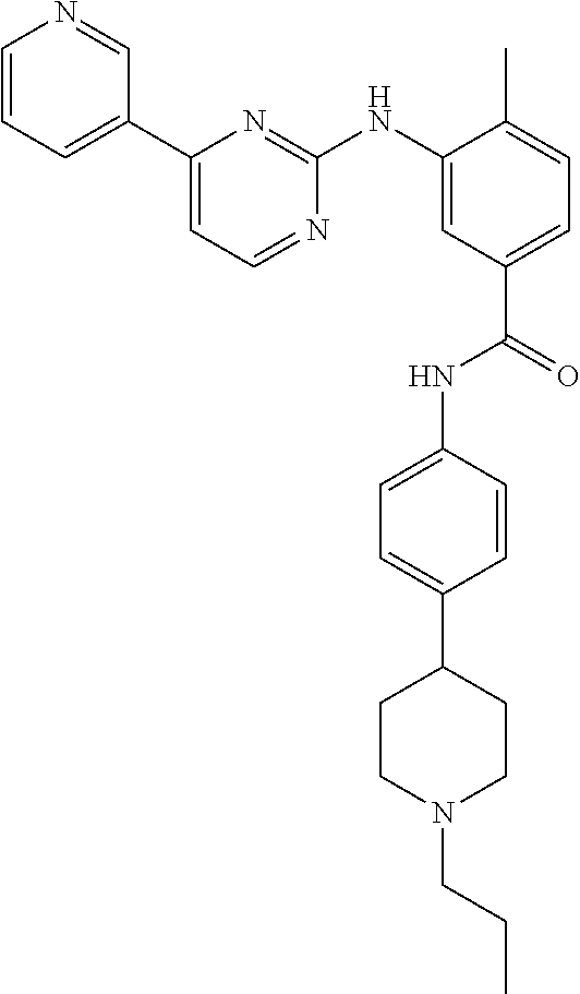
C1=CC=C(C2=CC=NC(NC3=CC(C(=O)NC4=CC=C(C5CCN(CCC)CC5)C=C4)=CC=C3C)=N2)C=N1
